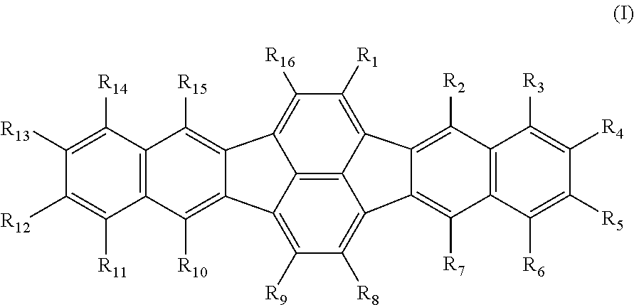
C1([R13])=C([R14])C2=C(C([R11])=C1[R12])C([R10])=C1C(=C2[R15])C2=C([R16])C([R1])=C3C4=C2C1=C([R9])C([R8])=C4C1=C([R7])C2=C(C([R2])=C31)C([R3])=C([R4])C([R5])=C2[R6]
